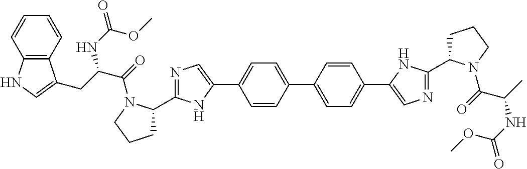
C1=C(C2=CC=C(C3=CN=C(C4CCCN4C(=O)C(C)NC(OC)=O)N3)C=C2)C=CC(C2=CN=C(C3CCCN3C(=O)C(CC3=CNC4=C3C=CC=C4)NC(=O)OC)N2)=C1
